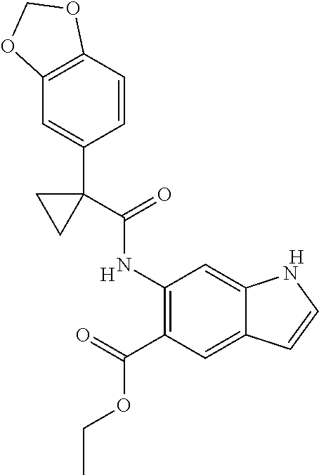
C12=C(C=C(C3(C(NC4=C(C(OCC)=O)C=C5C(=C4)NC=C5)=O)CC3)C=C1)OCO2.[H].[H]
